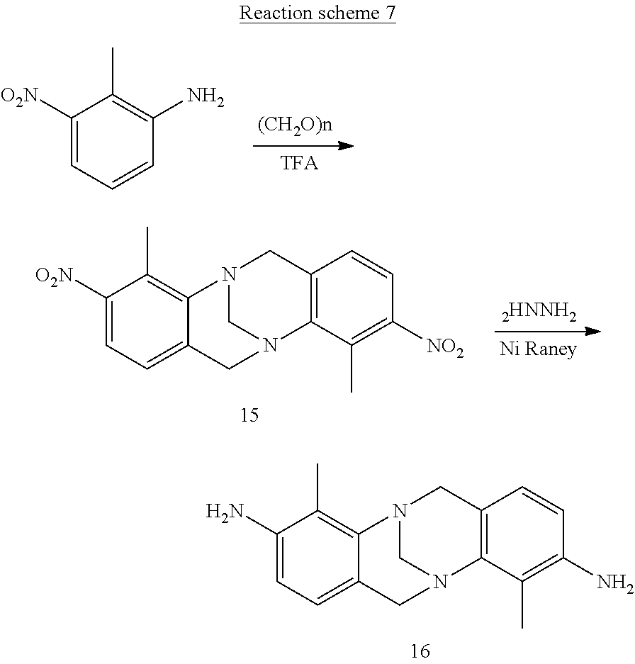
C1([O2N])=CC=CC(N)=C1C.C1([O2N])=CC=C2C(=C1C)N1CC3=C(N(C2)C1)C(C)=C([NO2])C=C3.C1(N)=CC=C2C(=C1C)N1CC3=C(N(C2)C1)C(C)=C(N)C=C3
